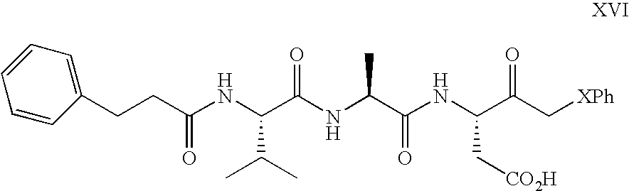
C(CC(NC(C(NC(C(NC(C(C[XPh])=O)C[CO2H])=O)C)=O)C(C)C)=O)C1=CC=CC=C1
